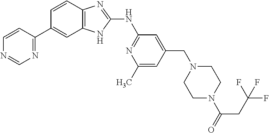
C1=CC2=C(C=C1C1=NC=NC=C1)NC(NC1=NC(C)=CC(CN3CCN(C(=O)CC(F)(F)F)CC3)=C1)=N2
